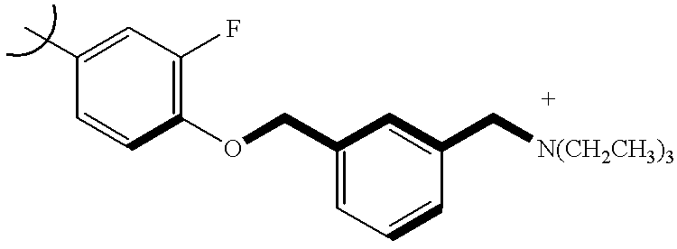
C1(C)=CC(F)=C(OCC2=CC=CC(C[N(CH2CH3)3])=C2)C=C1
